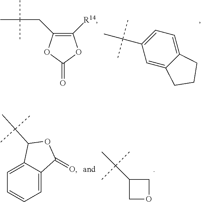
C1([R14])=C(CC(C)(C)C)OC(=O)O1.C1=C(C(C)(C)C)C=C2C(=C1)CCC2.C1=C2C(=CC=C1)C(=O)OC2C(C)(C)C.C1(C(C)(C)C)COC1
